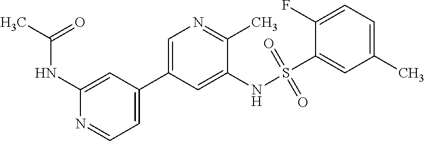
CC(=O)NC1=CC(C2=CN=C(C)C(NS(C3=CC(C)=CC=C3F)(=O)=O)=C2)=CC=N1
